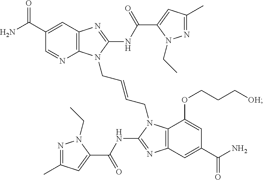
C12=C(N=C(NC(C3=CC(C)=NN3CC)=O)N1CC=CCN1C3=C(N=C1NC(C1=CC(C)=NN1CC)=O)C=C(C(N)=O)C=C3OCCC[OH])C=C(C(N)=O)C=N2
